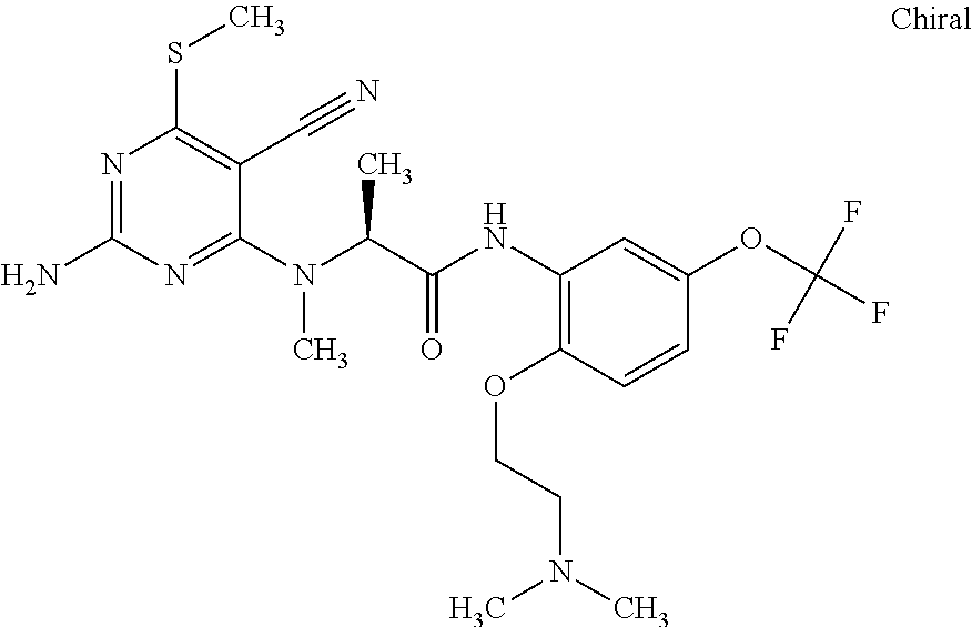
C1(N(C(C(NC2=C(OCCN(C)C)C=CC(OC(F)(F)F)=C2)=O)C)C)=NC(N)=NC(SC)=C1C#N
